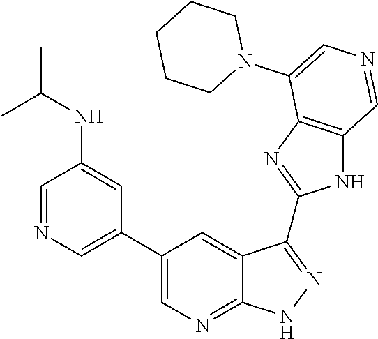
C1=NC=C(C2=CN=C3C(=C2)C(C2=NC4=C(N2)C=NC=C4N2CCCCC2)=NN3)C=C1NC(C)C
